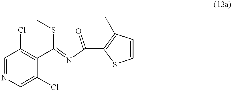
C1=NC=C(Cl)C(C(=NC(=O)C2=C(C)C=CS2)SC)=C1Cl
